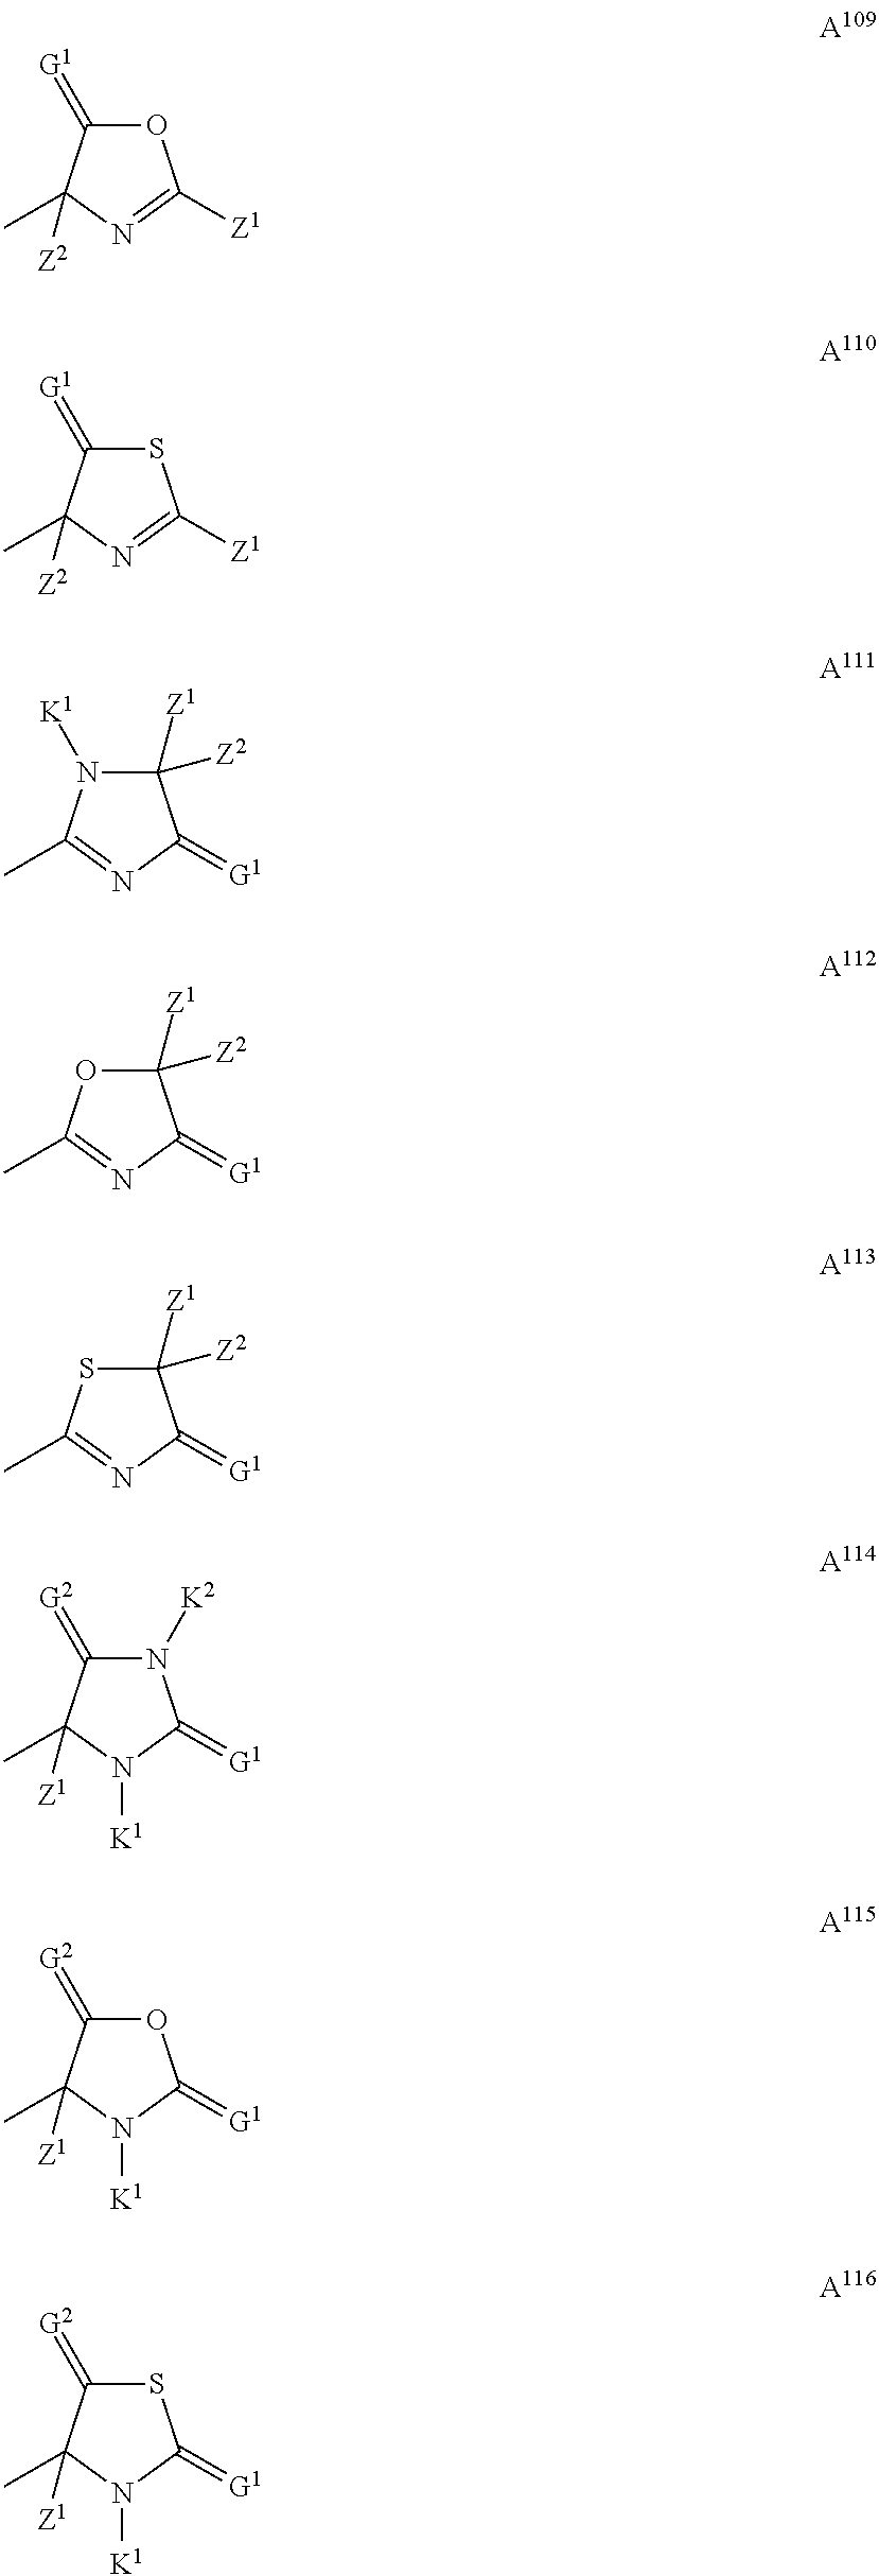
O1C(=[G1])C(C)([Z2])N=C1[Z1].S1C(=[G1])C(C)([Z2])N=C1[Z1].C1([Z1])([Z2])N([K1])C(C)=NC1=[G1].C1([Z1])([Z2])OC(C)=NC1=[G1].C1([Z1])([Z2])SC(C)=NC1=[G1].N1([K2])C(=[G2])C(C)([Z1])N([K1])C1=[G1].O1C(=[G2])C(C)([Z1])N([K1])C1=[G1].S1C(=[G2])C(C)([Z1])N([K1])C1=[G1]
